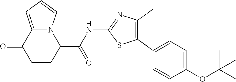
C1CC(C(NC2=NC(C)=C(C3=CC=C(OC(C)(C)C)C=C3)S2)=O)N2C(=CC=C2)C1=O
